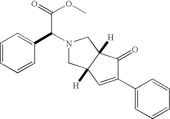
C(C(N1CC2([H])C([H])(C1)C(=O)C(C1=CC=CC=C1)=C2)C1=CC=CC=C1)(=O)OC
